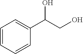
C1=CC=CC(C(CO)O)=C1
